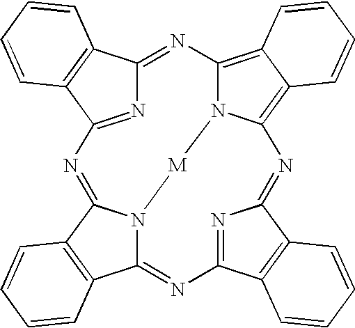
N1=C2C3=C(C1=NC1=C4C(=C5N1[M]N1C(=NC6=NC(=N5)C5=C6C=CC=C5)C5=C(C1=N2)C=CC=C5)C=CC=C4)C=CC=C3
